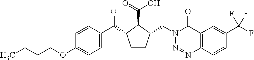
C(OC1=CC=C(C(=O)C2CCC(CN3N=NC4=C(C3=O)C=C(C(F)(F)F)C=C4)C2C(=O)O)C=C1)CCC
